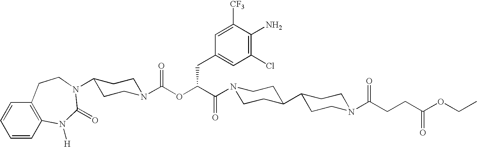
C1=CC2=C(C=C1)CCN(C1CCN(C(OC(CC3=CC(Cl)=C(N)C([CF3])=C3)C(=O)N3CCC(C4CCN(C(=O)CCC(OCC)=O)CC4)CC3)=O)CC1)C(=O)N2[H]
